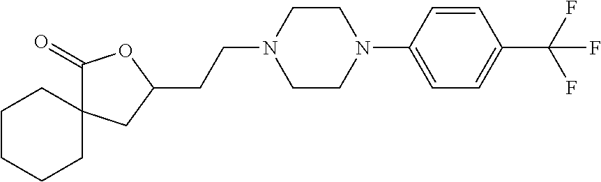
C1(=O)C2(CC(CCN3CCN(C4=CC=C(C(F)(F)F)C=C4)CC3)O1)CCCCC2
